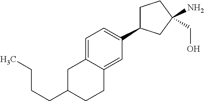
C(C1CCC2=CC(C3CCC(N)(CO)C3)=CC=C2C1)CCC
